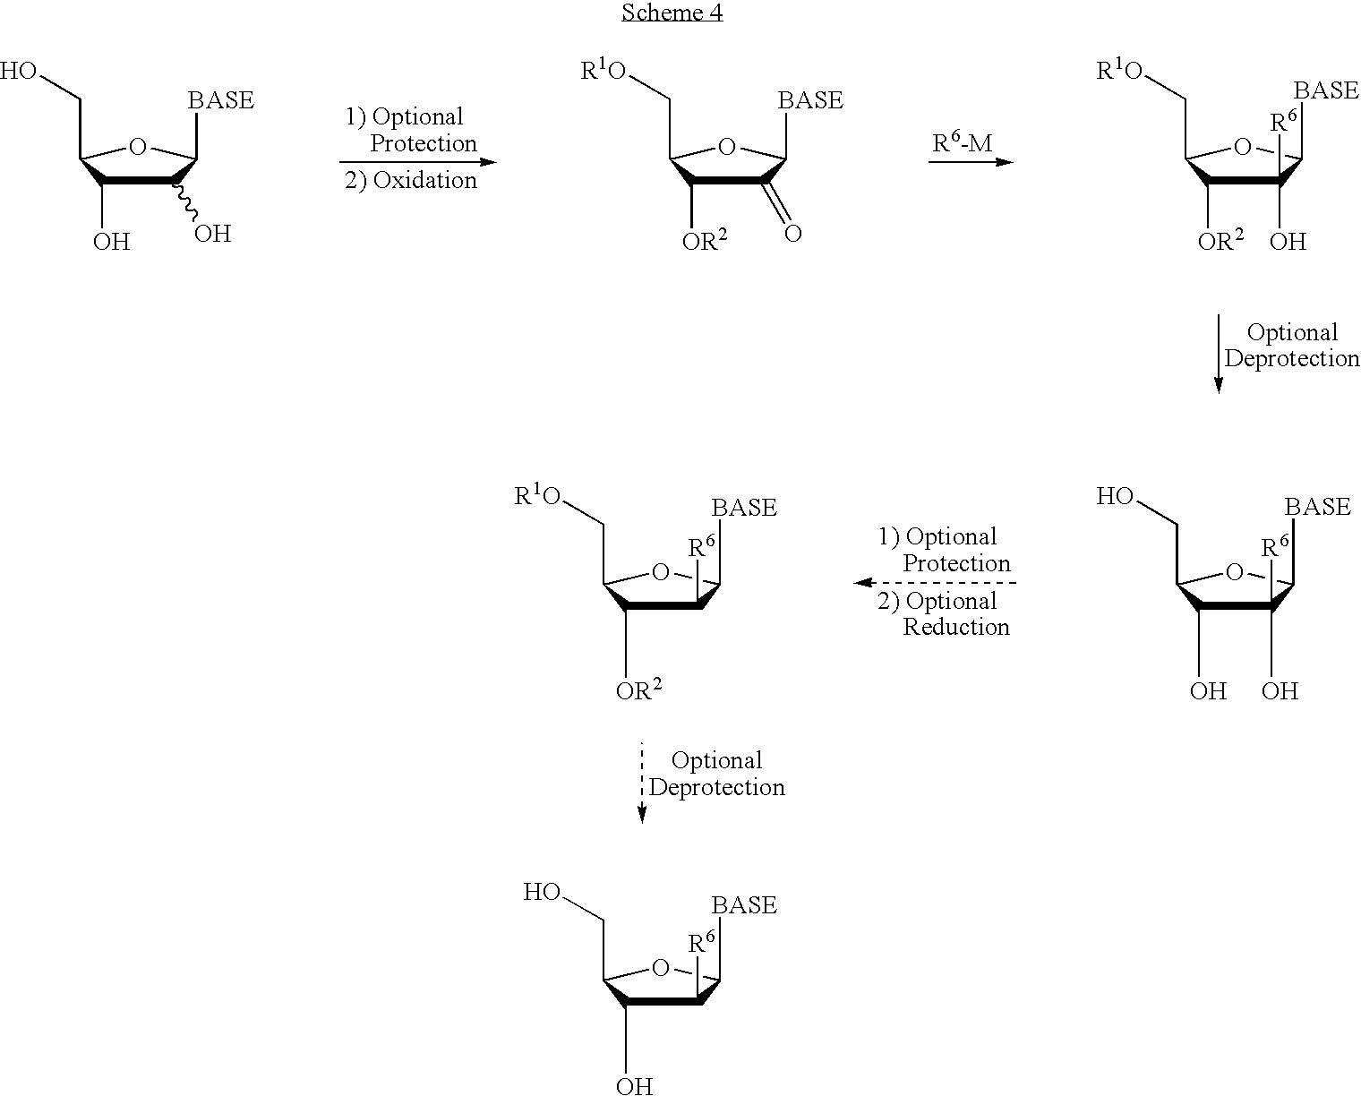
C1(O)([R6])C(O)C(CO)OC1[BASE].C1([R6])C([OR2])C(C[R1O])OC1[BASE].C1(O)C(O)C(CO)OC1[BASE].C1(=O)C([OR2])C(C[R1O])OC1[BASE].C1(O)([R6])C([OR2])C(C[R1O])OC1[BASE].C1([R6])C(O)C(CO)OC1[BASE]
